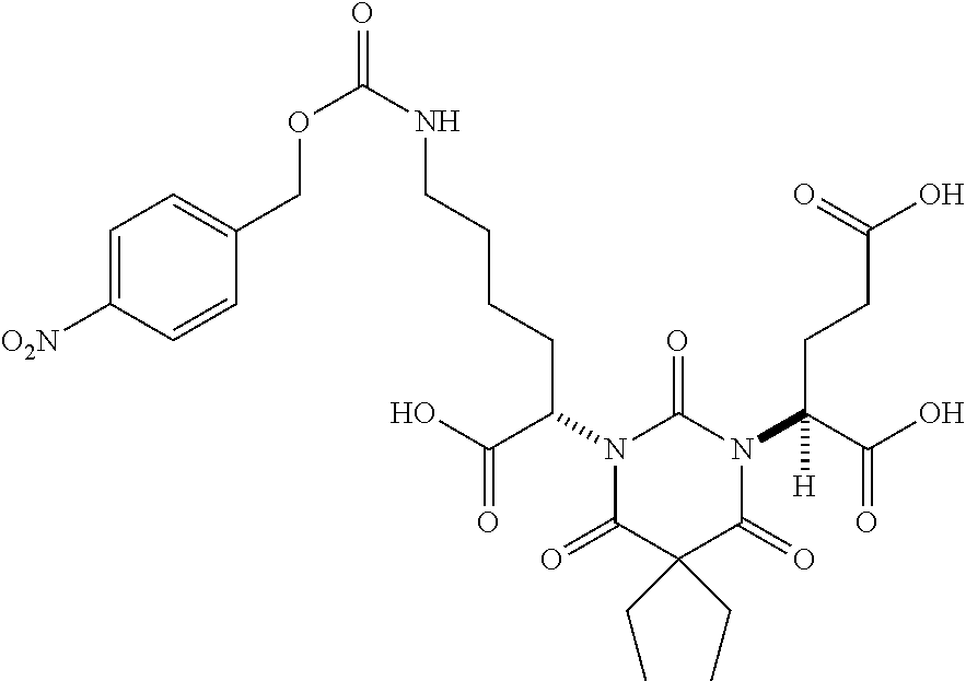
C(OC(NCCCCC(N1C(=O)N(C(C(O)=O)([H])CCC(O)=O)C(=O)C(CC)(CC)C1=O)C(O)=O)=O)C1=CC=C([O2N])C=C1
